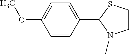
C1=CC(OC)=CC=C1C1SCCN1C
